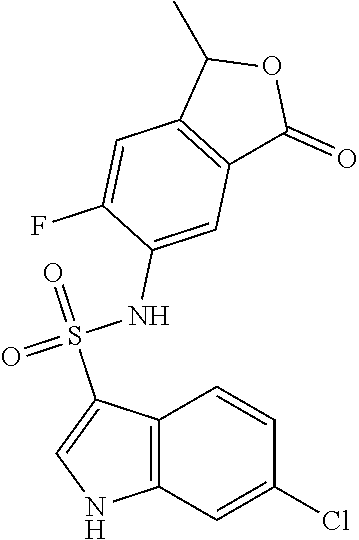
C12=C(C=C(Cl)C=C1)NC=C2S(=O)(NC1=CC2=C(C=C1F)C(C)OC2=O)=O
